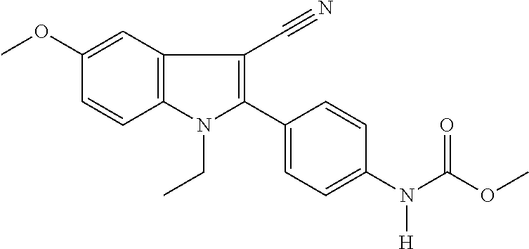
C12=C(C=C(OC)C=C1)C(C#N)=C(C1=CC=C(N(C(OC)=O)[H])C=C1)N2CC
